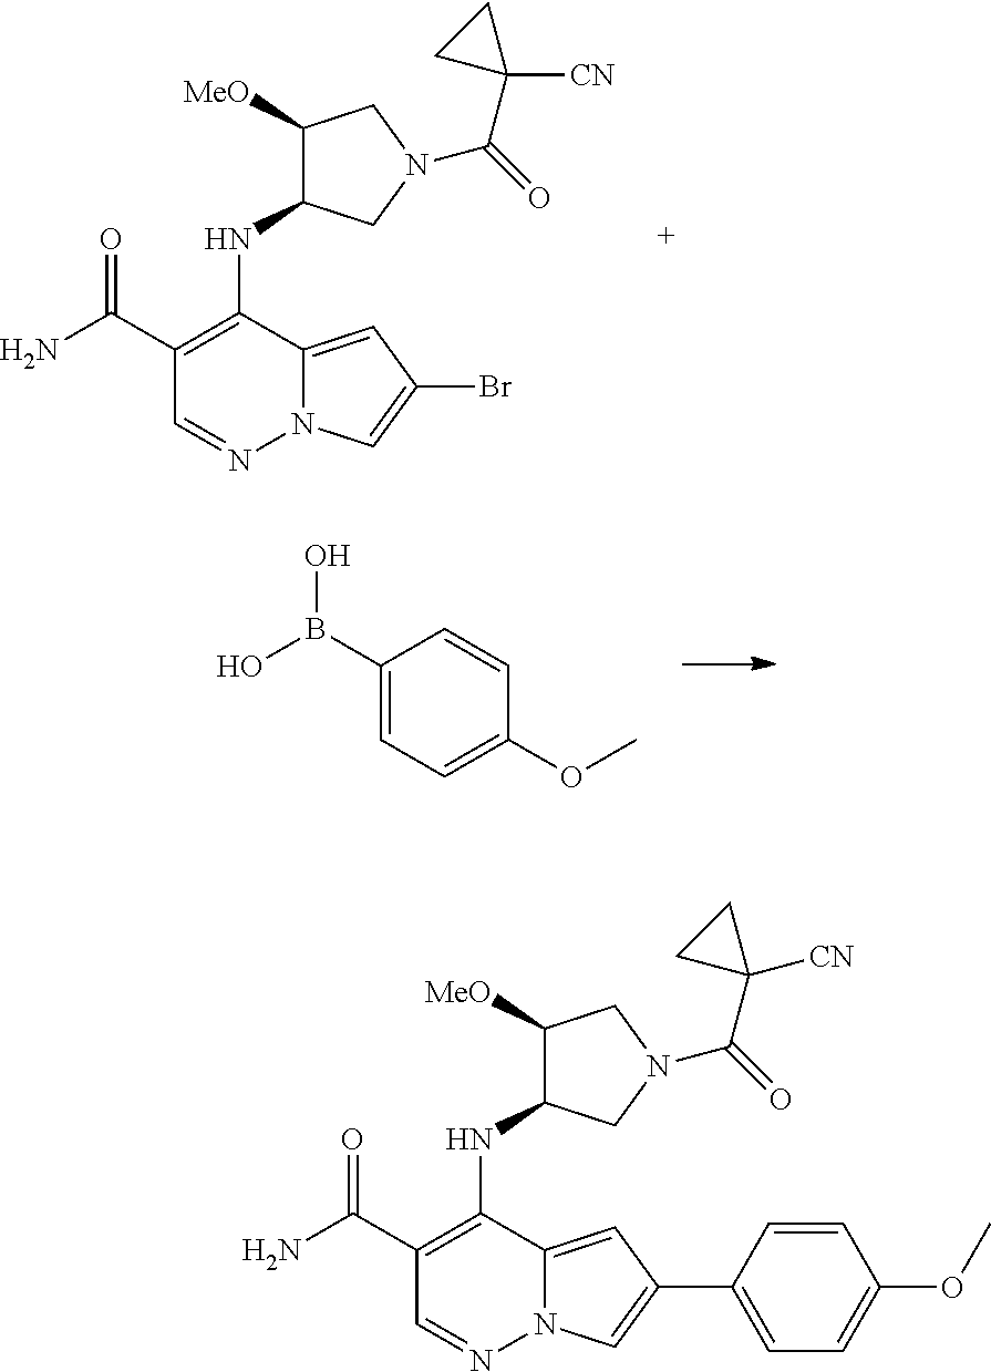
C1(C(N)=O)=C(NC2C([MeO])CN(C(=O)C3([CN])CC3)C2)C2=CC(C3=CC=C(OC)C=C3)=CN2N=C1.C1(B(O)O)=CC=C(OC)C=C1.C1(C(N)=O)=C(NC2C([MeO])CN(C(=O)C3([CN])CC3)C2)C2=CC(Br)=CN2N=C1
